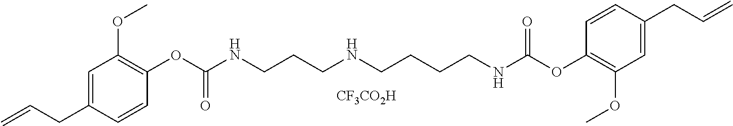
C1=C(CC=C)C=CC(OC(NCCCNCCCCNC(OC2=C(OC)C=C(CC=C)C=C2)=O)=O)=C1OC.[CF3CO2H]
